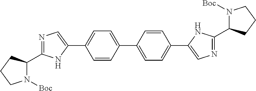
C1=C(C2=CN=C(C3N([Boc])CCC3)N2)C=CC(C2=CC=C(C3=CN=C(C4N([Boc])CCC4)N3)C=C2)=C1
